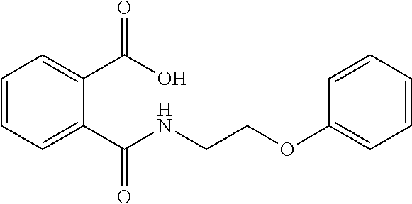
C1=CC=C(C(=O)O)C(C(=O)NCCOC2=CC=CC=C2)=C1
